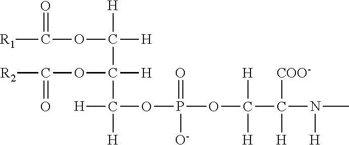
[R1]C(=O)OC([H])([H])C([H])(OC(=O)[R2])C([H])([H])OP(=O)([O-])OC([H])([H])C([H])(N([H])C)[COO-]
